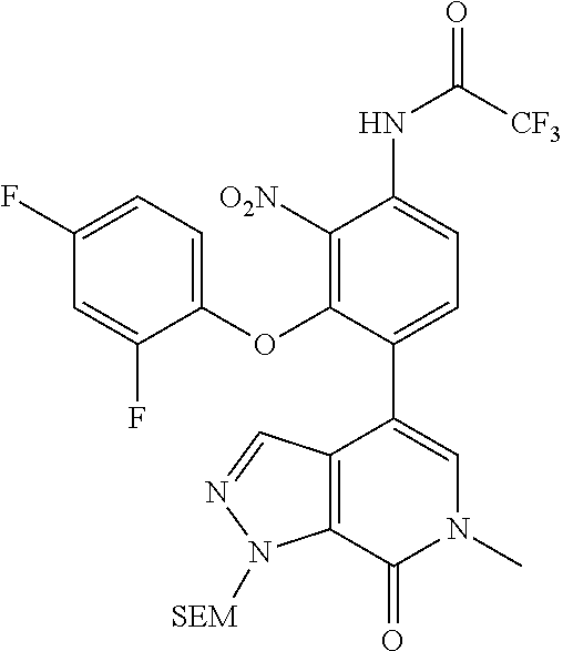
C12=C(C(=O)N(C)C=C1C1=CC=C(NC([CF3])=O)C([O2N])=C1OC1=CC=C(F)C=C1F)N([SEM])N=C2
